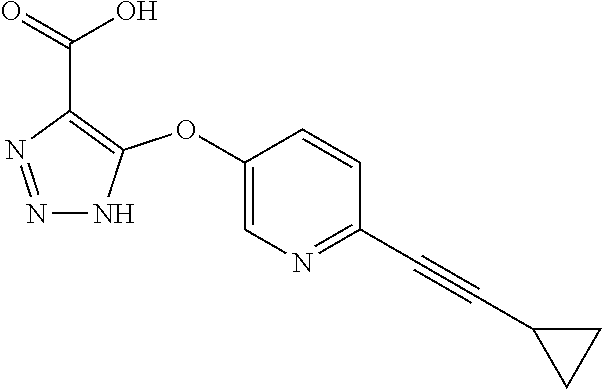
C1(OC2=C(C(=O)O)N=NN2)=CN=C(C#CC2CC2)C=C1
